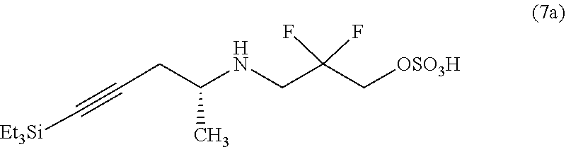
N(CC(F)(F)C[OSO3H])C(CC#C[Et3Si])C
